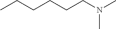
CCCCCCN(C)C
